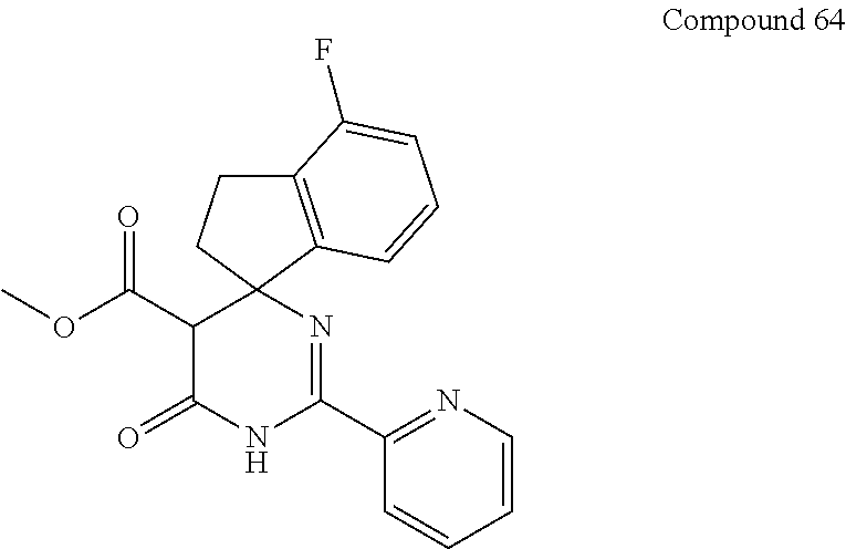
C12(C(C(OC)=O)C(=O)NC(C3=NC=CC=C3)=N1)C1=C(CC2)C(F)=CC=C1
